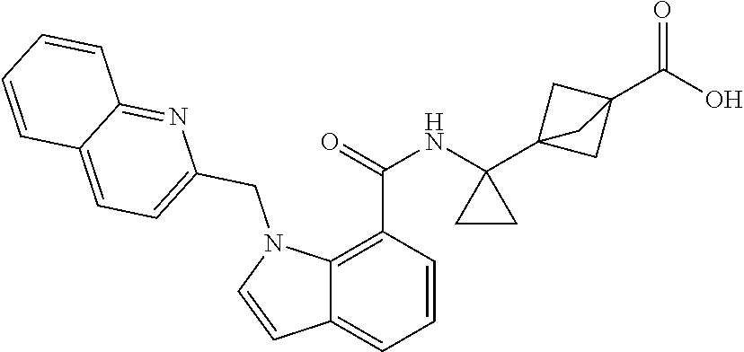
C1=CC(C(=O)NC2(C34CC(C(O)=O)(C3)C4)CC2)=C2C(=C1)C=CN2CC1=CC=C2C(=N1)C=CC=C2
